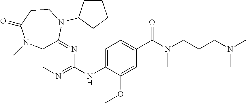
C1(NC2=CC=C(C(N(CCCN(C)C)C)=O)C=C2OC)=NC=C2C(=N1)N(C1CCCC1)CCC(=O)N2C
